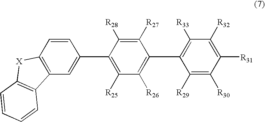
C1([R27])=C([R28])C(C2=CC3=C(C=C2)[X]C2=C3C=CC=C2)=C([R25])C([R26])=C1C1=C([R33])C([R32])=C([R31])C([R30])=C1[R29]
